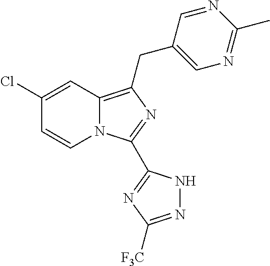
C1(Cl)=CC2=C(CC3=CN=C(C)N=C3)N=C(C3=NC([F3C])=NN3)N2C=C1
